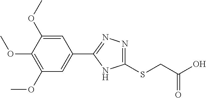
C1(OC)=C(OC)C(OC)=CC(C2=NN=C(SCC(O)=O)N2)=C1
